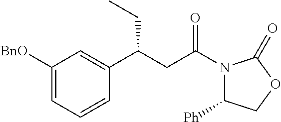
C1([BnO])=CC=CC(C(CC(N2C([Ph])COC2=O)=O)CC)=C1
